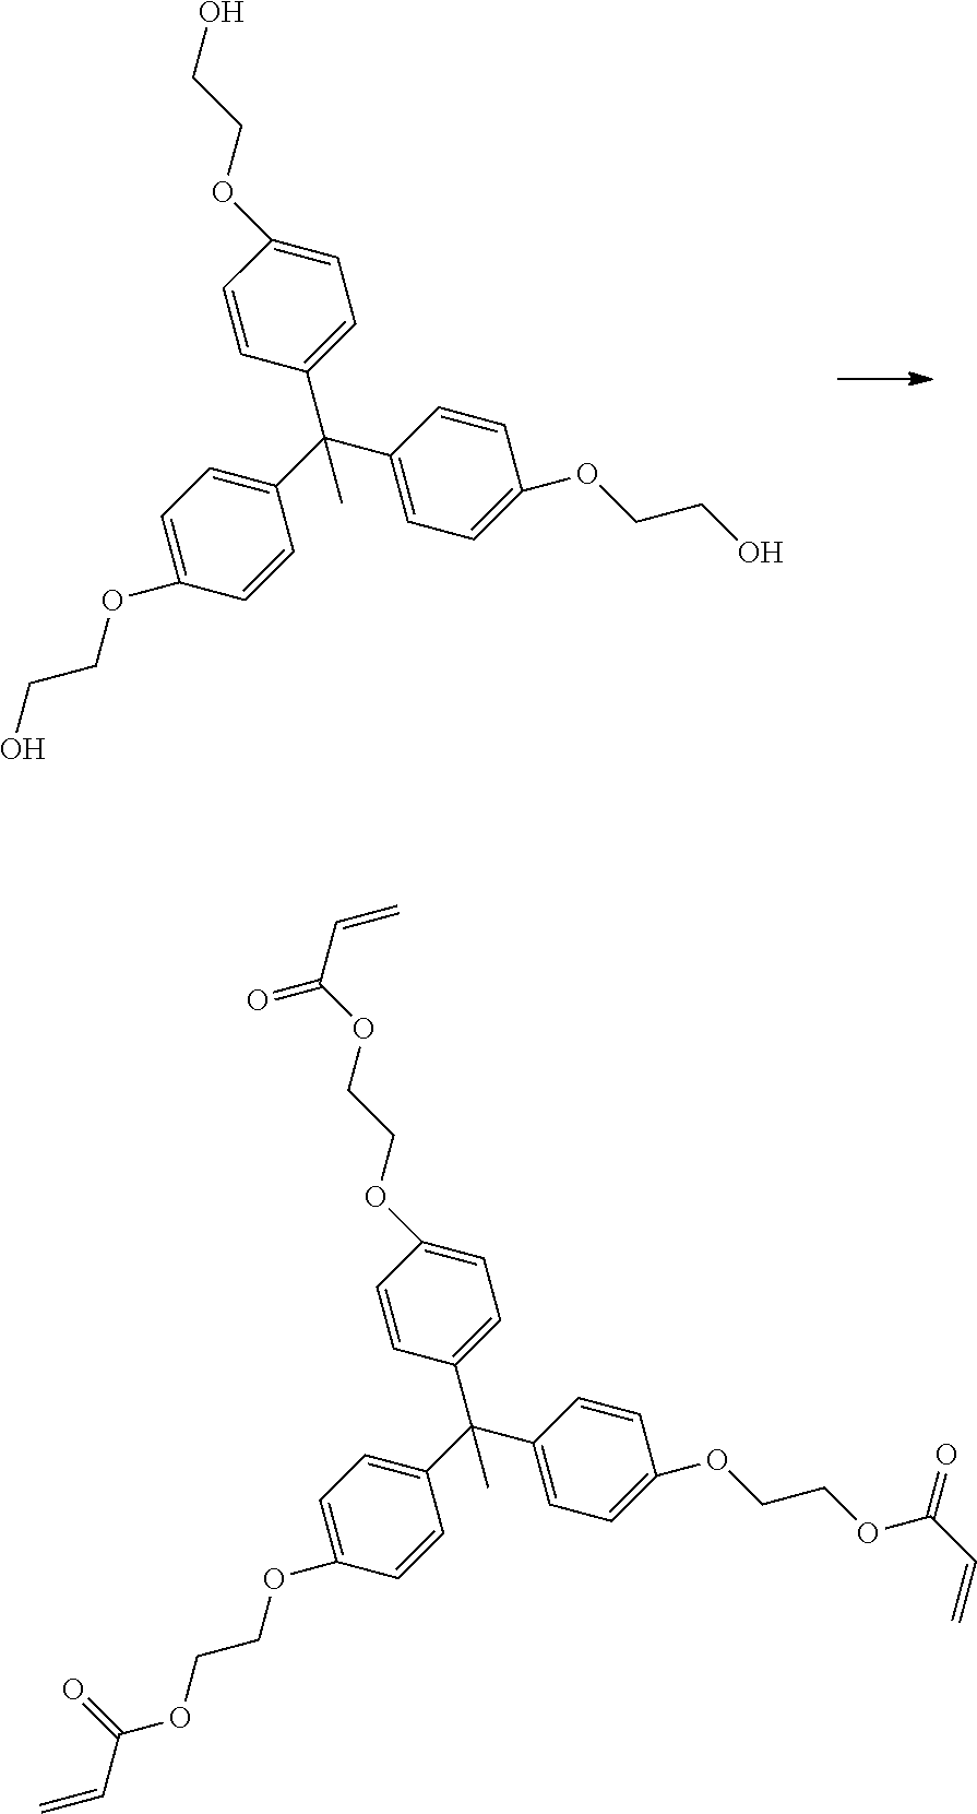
C1=CC(C(C2=CC=C(OCCO)C=C2)(C2=CC=C(OCCO)C=C2)C)=CC=C1OCCO.C1=CC(C(C2=CC=C(OCCOC(C=C)=O)C=C2)(C2=CC=C(OCCOC(C=C)=O)C=C2)C)=CC=C1OCCOC(C=C)=O
